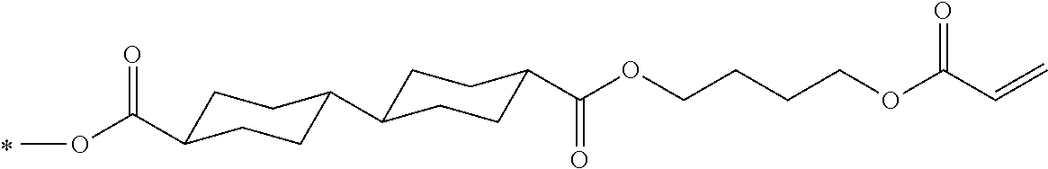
O=C(OC)C1CCC(C2CCC(C(OCCCCOC(C=C)=O)=O)CC2)CC1
